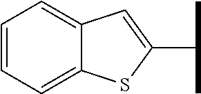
C12=CC=CC=C1SC(C(C)C)=C2
